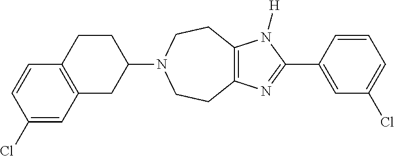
C12=C(N([H])C(C3=CC(Cl)=CC=C3)=N1)CCN(C1CCC3=C(C1)C=C(Cl)C=C3)CC2
